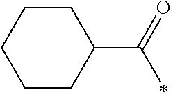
C1CC(C(=O)C)CCC1
